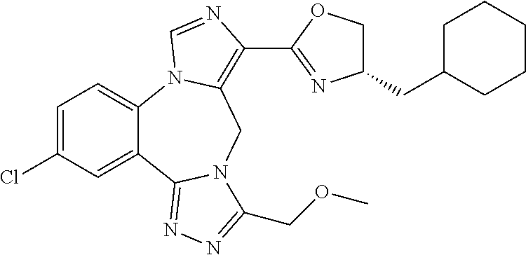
C12=CC=C(Cl)C=C1C1=NN=C(COC)N1CC1=C(C3=NC(CC4CCCCC4)CO3)N=CN21
